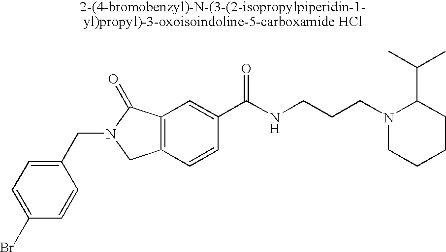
C1(Br)=CC=C(CN2CC3=C(C2=O)C=C(C(NCCCN2CCCCC2C(C)C)=O)C=C3)C=C1
